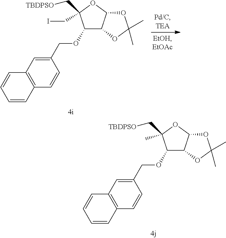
C1(COC2C3C(OC2(C)C[TBDPSO])OC(C)(C)O3)=CC2=C(C=C1)C=CC=C2.C1(COC2C3C(OC2(CI)C[TBDPSO])OC(C)(C)O3)=CC2=C(C=C1)C=CC=C2
